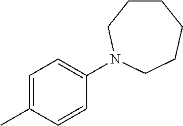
C1=C(C)C=CC(N2CCCCCC2)=C1
